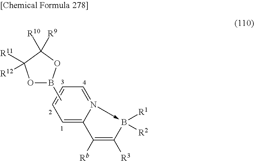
C1=C2N(->B([R1])([R2])C([R3])=C2[Rb])=CC=C1.O1C([R11])([R12])C([R9])([R10])OB1C
